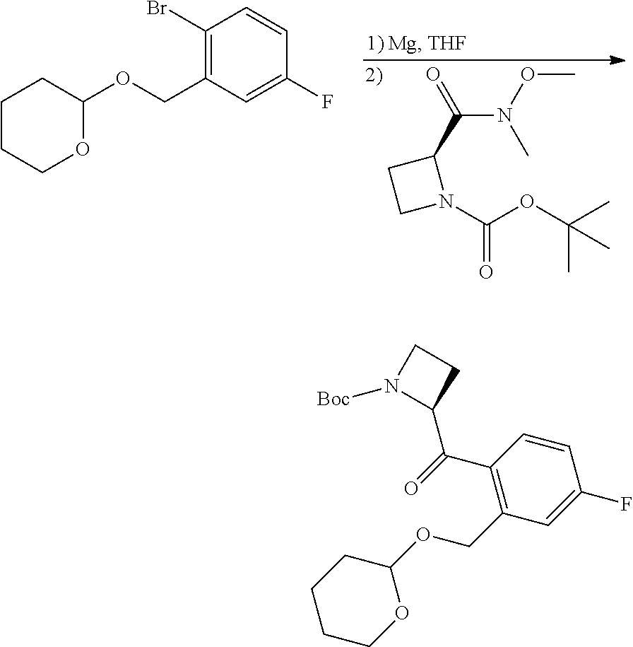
C(N(OC)C)(=O)C1N(C(=O)OC(C)(C)C)CC1.C1(Br)=C(COC2CCCCO2)C=C(F)C=C1.C1(C(C2CCN2[Boc])=O)=C(COC2CCCCO2)C=C(F)C=C1
